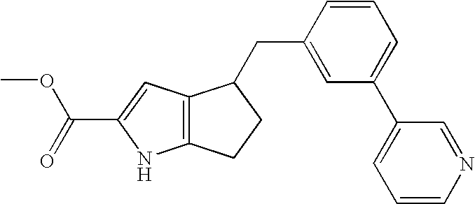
C12=C(C=C(C(=O)OC)N1)C(CC1=CC(C3=CC=CN=C3)=CC=C1)CC2
